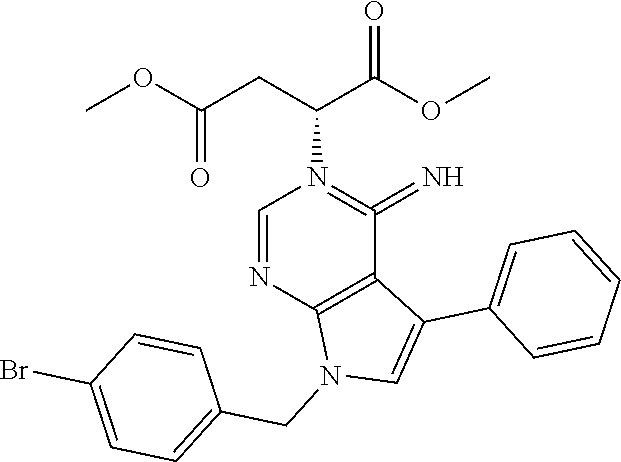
COC(CC(C(OC)=O)N1=C(=N)C2=C(N=C1)N(CC1=CC=C(Br)C=C1)C=C2C1=CC=CC=C1)=O
